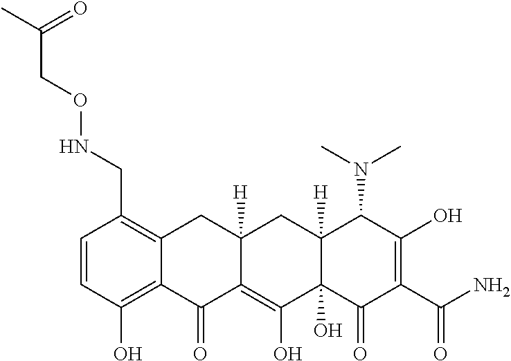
C1=CC(O)=C2C(=C1CNOCC(C)=O)CC1([H])C(=C(O)C3(O)C([H])(C1)C(N(C)C)C(O)=C(C(=O)N)C3=O)C2=O
